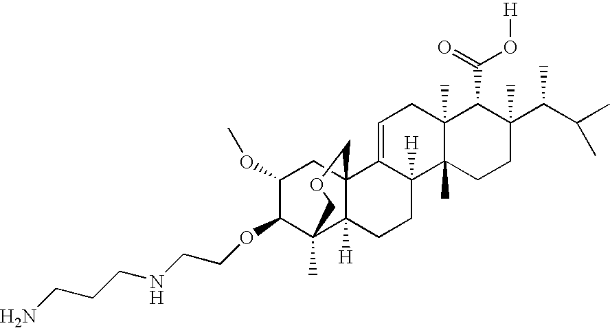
C1=C2C([H])(C3(C)C(C)(C1)C(C(=O)O[H])C(C(C(C)C)C)(C)CC3)CCC1([H])C3(C)C(OCCNCCCN)C(OC)CC21COC3
